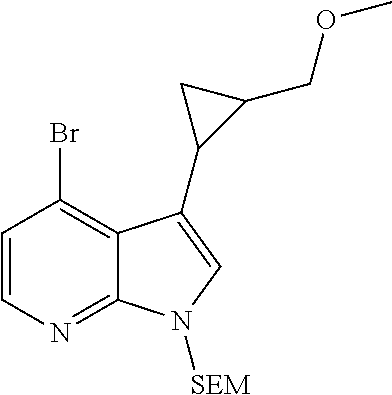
C1=CC(Br)=C2C(=N1)N([SEM])C=C2C1C(COC)C1
